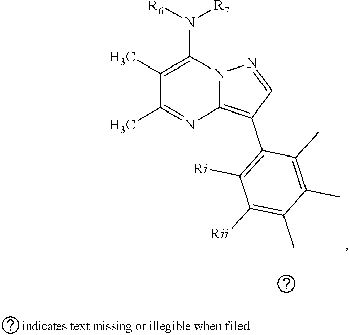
C1(C)=C(N([R6])[R7])N2C(=C(C3=C([Ri])C([Rii])=C(C)C(C)=C3C)C=N2)N=C1C
